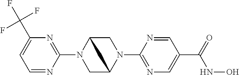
C1(N2CC3N(C4=NC=C(C(NO)=O)C=N4)CC2C3)=NC(C(F)(F)F)=CC=N1
